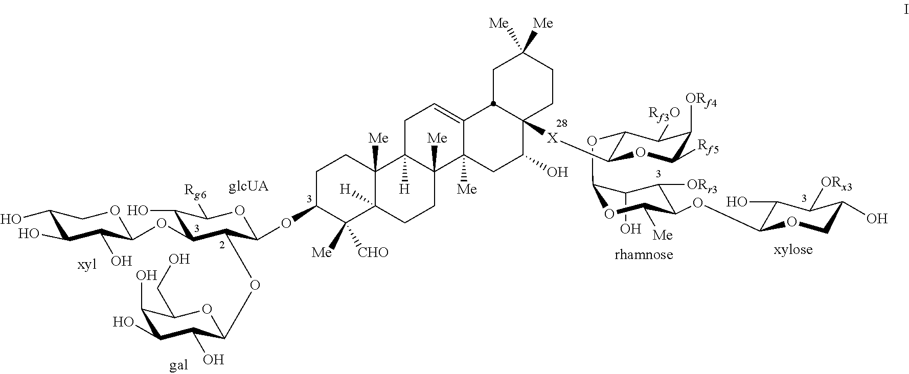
C1(O)C(OC2C([X]C34C(O)CC5([Me])C6([Me])CCC7([H])C([Me])([CHO])C(OC8OC([Rg6])C(O)C(OC9C(O)C(O)C(O)CO9)C8OC8C(O)C(O)C(O)C(CO)O8)CCC7([Me])C6([H])CC=C5C3CC([Me])([Me])CC4)OC([Rf5])C([ORf4])C2[Rf3O])OC([Me])C(OC2C(O)C([ORx3])C(O)CO2)C1[ORr3]
